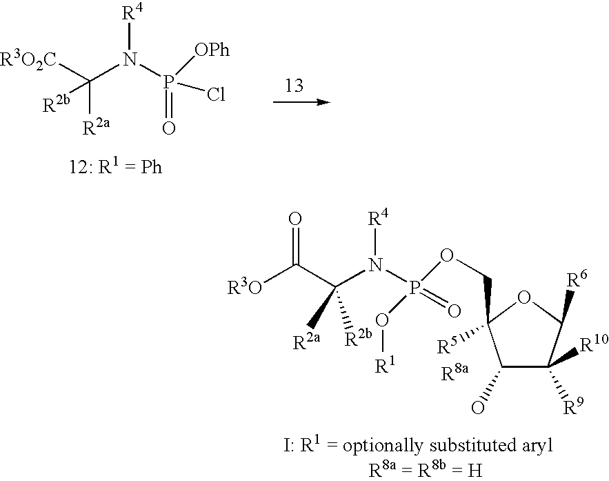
[R3O2C]C(N(P([OPh])(=O)Cl)[R4])([R2a])[R2b].C1(O)C([R9])([R10])C([R6])OC1(COP(N(C(C([R3O])=O)([R2a])[R2b])[R4])(O[R1])=O)[R5]
